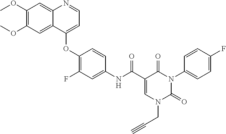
C1(OC)=C(OC)C=C2C(=C1)N=CC=C2OC1=C(F)C=C(NC(C2=CN(CC#C)C(=O)N(C3=CC=C(F)C=C3)C2=O)=O)C=C1
